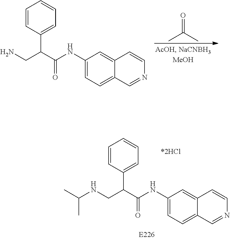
CC(C)=O.C(C(C(NC1=CC=C2C(=C1)C=CN=C2)=O)C1=CC=CC=C1)N.C(C(C(NC1=CC=C2C(=C1)C=CN=C2)=O)C1=CC=CC=C1)NC(C)C
